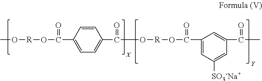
[R](OC(C1=CC=C(C(O[R]OC(C2=CC([SO3-Na+])=CC(C(C)=O)=C2)=O)=O)C=C1)=O)OC
